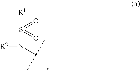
[R2]N(C(C)C)S([R1])(=O)=O
